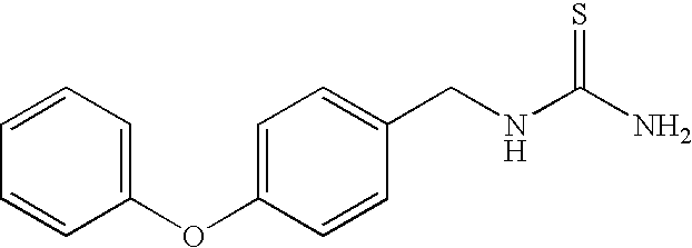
C1(OC2=CC=CC=C2)=CC=C(CNC(N)=S)C=C1
